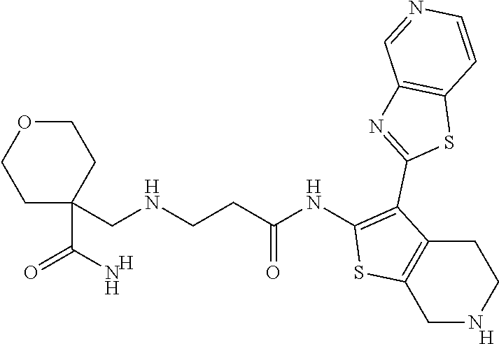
[H].C1(NC(CCNCC2(C(N)=O)CCOCC2)=O)=C(C2=NC3=C(S2)C=CN=C3)C2=C(S1)CNCC2.[H]
